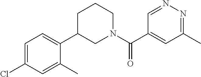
C1=NN=C(C)C=C1C(N1CCCC(C2=CC=C(Cl)C=C2C)C1)=O
